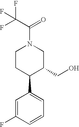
C1CC(C2=CC=CC(F)=C2)C(CO)CN1C(C(F)(F)F)=O
